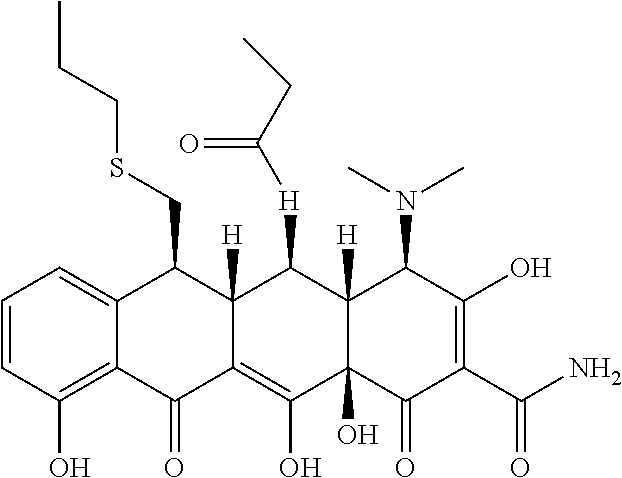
C1=CC(O)=C2C(=C1)C(CSCCC)C1([H])C(=C(O)C3(O)C([H])(C1[H]C(CC)=O)C(N(C)C)C(O)=C(C(N)=O)C3=O)C2=O
